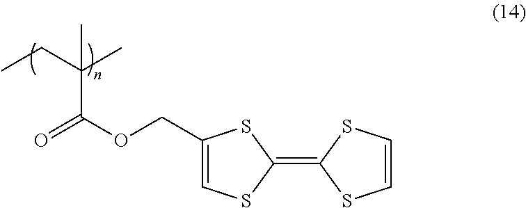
C1(COC(=O)C(CC)(C)C)=CSC(=C2SC=CS2)S1
